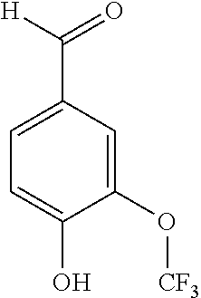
C1(O[CF3])=CC(C([H])=O)=CC=C1O
